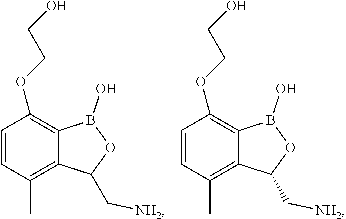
C1=CC(OCCO)=C2C(=C1C)C(C[NH2])OB2O.C1=CC(OCCO)=C2C(=C1C)C(C[NH2])OB2O
